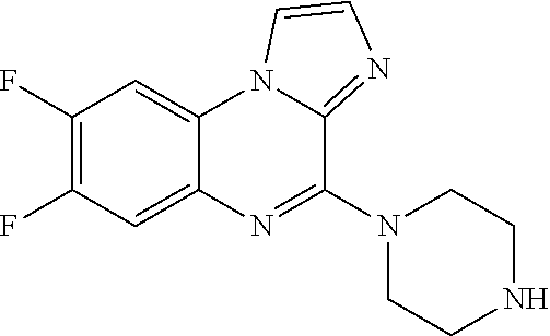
C1(F)=C(F)C=C2C(=C1)N1C(=NC=C1)C(N1CCNCC1)=N2
